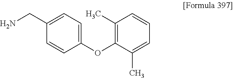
C1(OC2=C(C)C=CC=C2C)=CC=C(CN)C=C1
